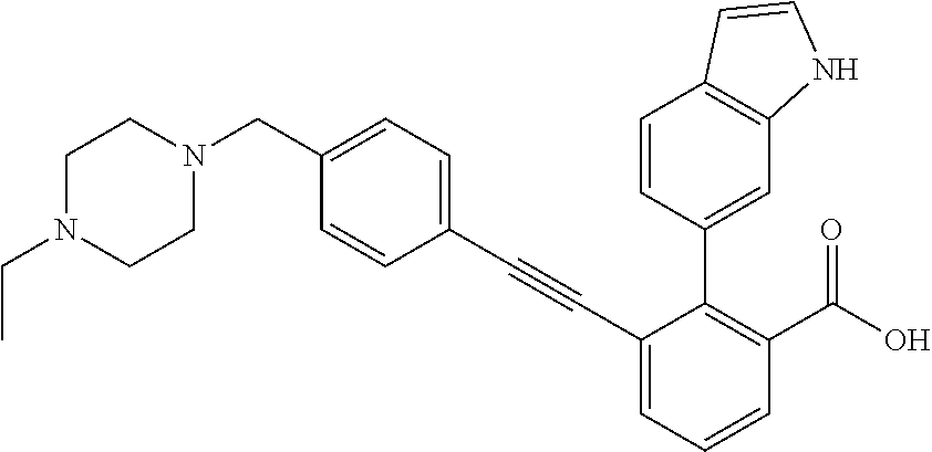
C1(C#CC2=CC=C(CN3CCN(CC)CC3)C=C2)=CC=CC(C(O)=O)=C1C1=CC2=C(C=C1)C=CN2
